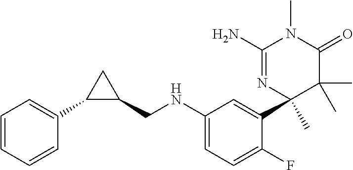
C1(N)=NC(C2=CC(NCC3CC3C3=CC=CC=C3)=CC=C2F)(C)C(C)(C)C(=O)N1C
